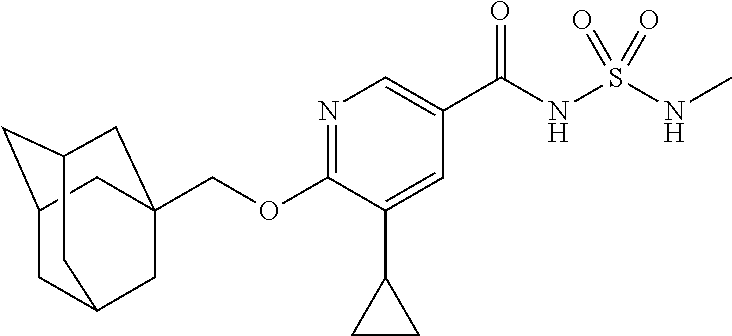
C(OC1=NC=C(C(NS(=O)(=O)NC)=O)C=C1C1CC1)C12CC3CC(CC(C1)C3)C2
